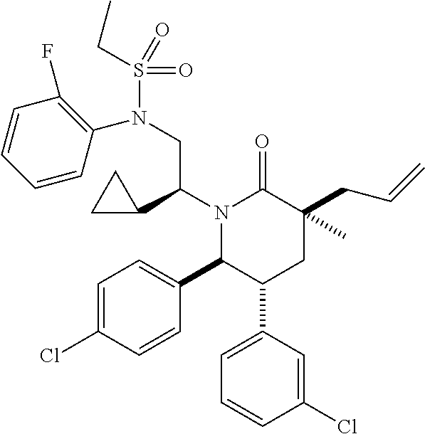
N1(C(C2CC2)CN(S(CC)(=O)=O)C2=C(F)C=CC=C2)C(C2=CC=C(Cl)C=C2)C(C2=CC=CC(Cl)=C2)CC(CC=C)(C)C1=O
